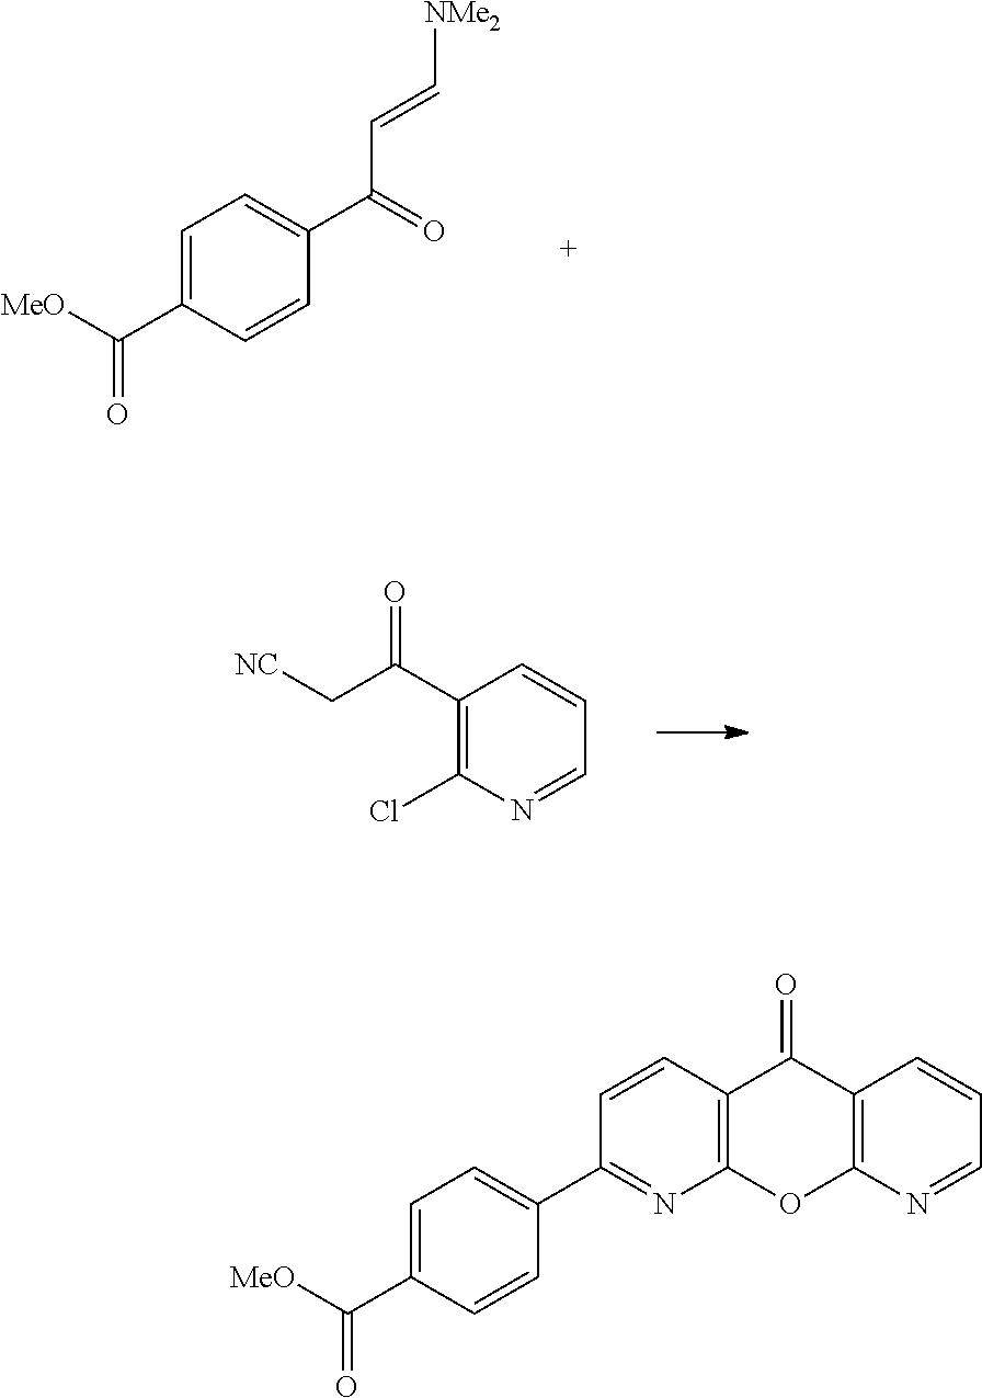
C1=C(C([MeO])=O)C=CC(C(=O)C=C[NMe2])=C1.C1(C(C[NC])=O)=C(Cl)N=CC=C1.[MeO]C(C1=CC=C(C2=NC3=C(C=C2)C(=O)C2=C(O3)N=CC=C2)C=C1)=O
